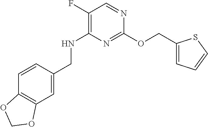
C1=CC(CNC2=C(F)C=NC(OCC3=CC=CS3)=N2)=CC2=C1OCO2
